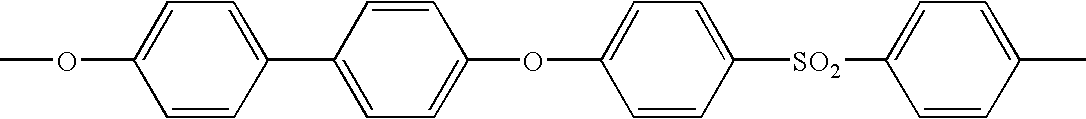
COC1=CC=C(C2=CC=C(OC3=CC=C([SO2]C4=CC=C(C)C=C4)C=C3)C=C2)C=C1
